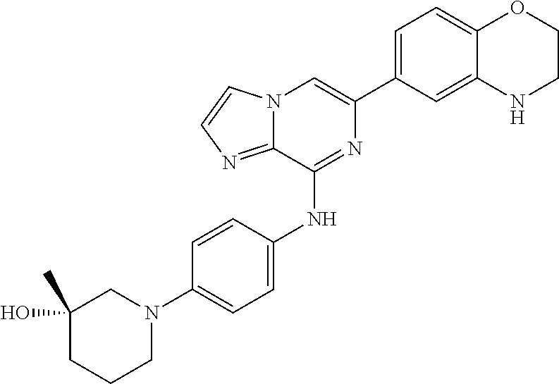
C1(C2=CC=C3C(=C2)NCCO3)=CN2C(=NC=C2)C(NC2=CC=C(N3CC(C)(O)CCC3)C=C2)=N1
